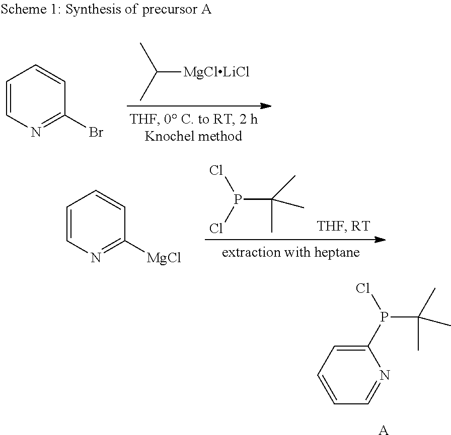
C1=CN=C(Br)C=C1.C([MgClLiCl])(C)C.C1=CN=C([MgCl])C=C1.P(C(C)(C)C)(Cl)Cl.C1(P(Cl)C(C)(C)C)=CC=CC=N1.[A]
